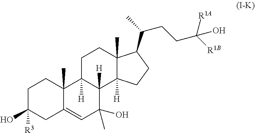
C1C(O)([R3])CC2=CC(O)(C)C3([H])C([H])(C2(C)C1)CCC1(C)C3([H])CCC1C(C)CCC(O)([R1A])[R1B]
